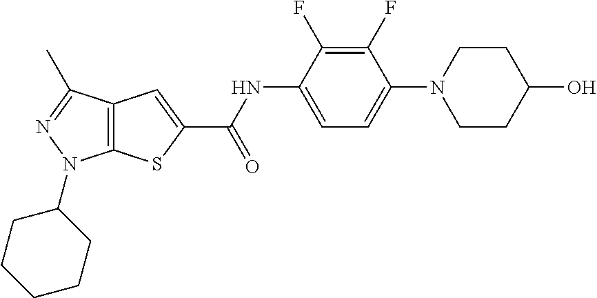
C12=C(C(C)=NN1C1CCCCC1)C=C(C(NC1=CC=C(N3CCC(O)CC3)C(F)=C1F)=O)S2
